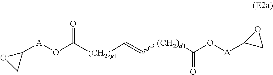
C1([A]OC([(CH2)g1]C=C[(CH2)d1]C(O[A]C2CO2)=O)=O)OC1
